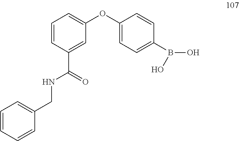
C1(OC2=CC=C(B(O)O)C=C2)=CC=CC(C(=O)NCC2=CC=CC=C2)=C1
